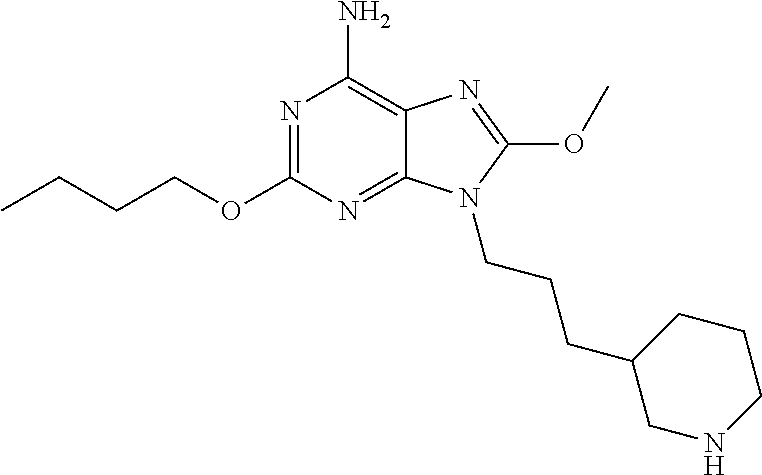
N1=C(OCCCC)N=C2C(=C1N)N=C(OC)N2CCCC1CNCCC1
